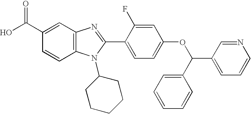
OC(C1=CC2=C(C=C1)N(C1CCCCC1)C(C1=CC=C(OC(C3=CC=CN=C3)C3=CC=CC=C3)C=C1F)=N2)=O
